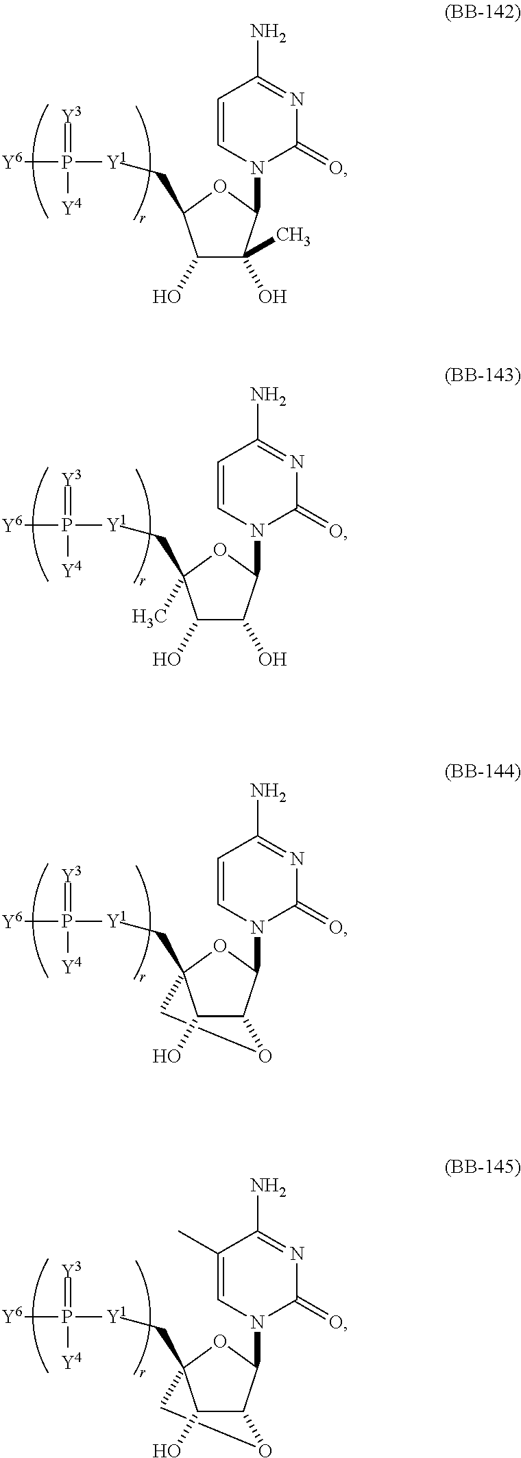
C1(O)C(O)(C)C(N2C(=O)N=C(N)C=C2)OC1C[Y1]P(=[Y3])([Y4])[Y6].C1(O)C(O)C(N2C(=O)N=C(N)C=C2)OC1(C[Y1]P(=[Y3])([Y4])[Y6])C.C12C(N3C(=O)N=C(N)C=C3)OC(C[Y1]P(=[Y3])([Y4])[Y6])(CO1)C2O.C12C(N3C(=O)N=C(N)C(C)=C3)OC(C[Y1]P(=[Y3])([Y4])[Y6])(CO1)C2O
